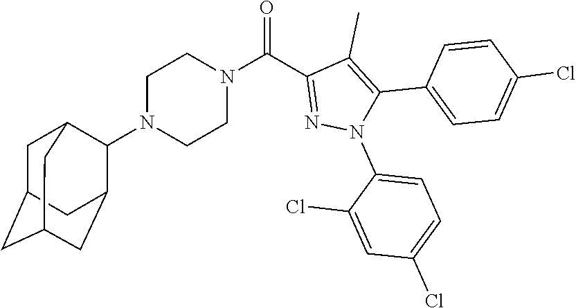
C1N(C2C3CC4CC(CC2C4)C3)CCN(C(C2=NN(C3=CC=C(Cl)C=C3Cl)C(C3=CC=C(Cl)C=C3)=C2C)=O)C1
